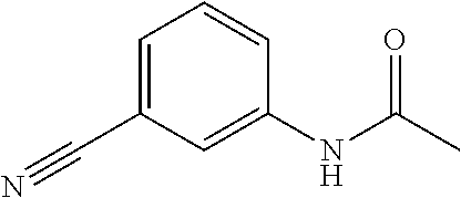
N(C(C)=O)C1=CC(C#N)=CC=C1
